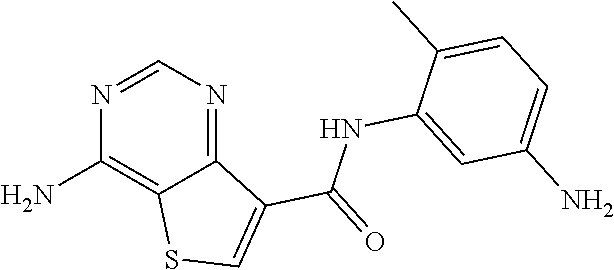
N1=CN=C2C(=C1N)SC=C2C(=O)NC1=CC(N)=CC=C1C
